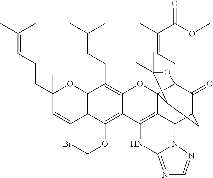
C12=C(C=CC(CCC=C(C)C)(C)O1)C(OCBr)=C1C(=C2CC=C(C)C)OC23C4(CC=C(C)C(OC)=O)C(=O)C(CC2C(C)(C)O4)C2C3=C1NC1=NC=NN21
